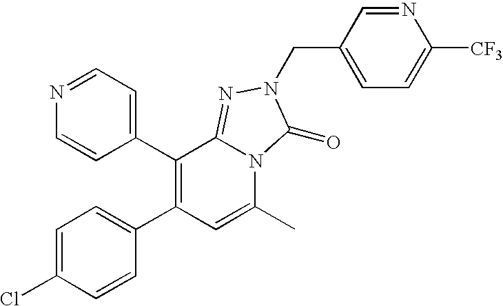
C1(C2=CC=NC=C2)=C(C2=CC=C(Cl)C=C2)C=C(C)N2C1=NN(CC1=CC=C([CF3])N=C1)C2=O
